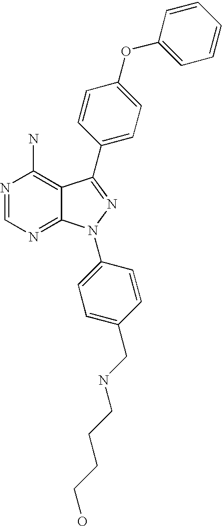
N1=CN=C2C(=C1N)C(C1=CC=C(OC3=CC=CC=C3)C=C1)=NN2C1=CC=C(CNCCCCO)C=C1
